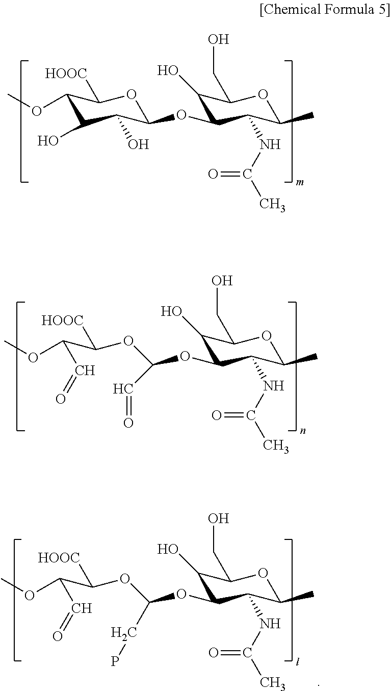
C1(OC)C(O)C(O)C(OC2C(O)C(CO)OC(C)C2NC(C)=O)OC1[HOOC].C1(O)C(OC(OC(C(C=O)OC)[HOOC])C=O)C(NC(C)=O)C(C)OC1CO.C1(O)C(OC(OC(C(C=O)OC)[HOOC])CP)C(NC(C)=O)C(C)OC1CO
